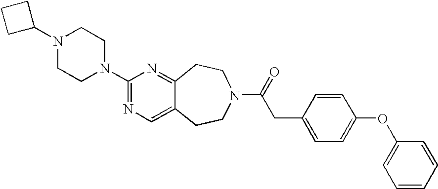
N1(C2CCC2)CCN(C2=NC=C3C(=N2)CCN(C(=O)CC2=CC=C(OC4=CC=CC=C4)C=C2)CC3)CC1
